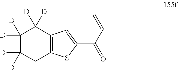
C1([D])([D])C([D])([D])CC2=C(C1([D])[D])C=C(C(C=C)=O)S2
